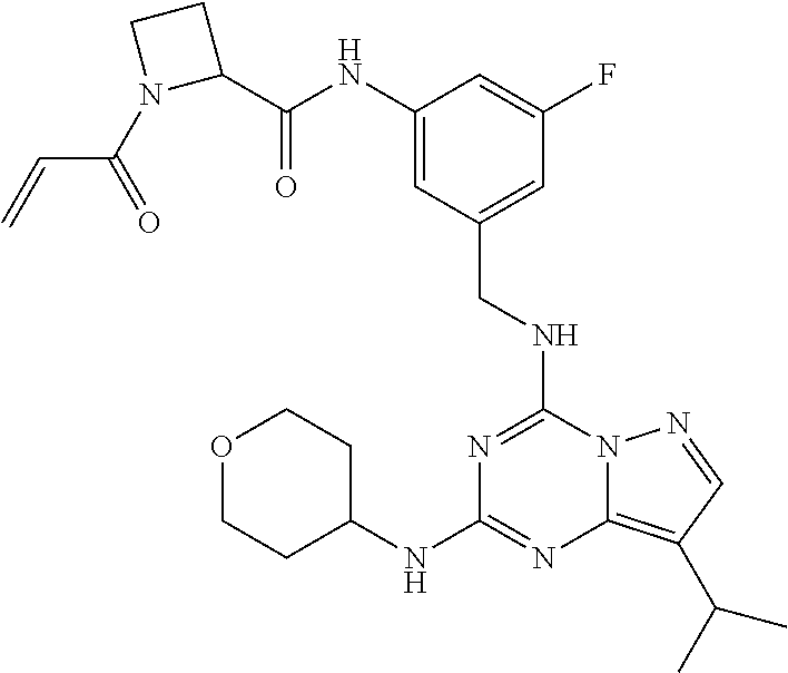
C1(C(NC2=CC(CNC3=NC(NC4CCOCC4)=NC4=C(C(C)C)C=NN34)=CC(F)=C2)=O)CCN1C(=O)C=C
